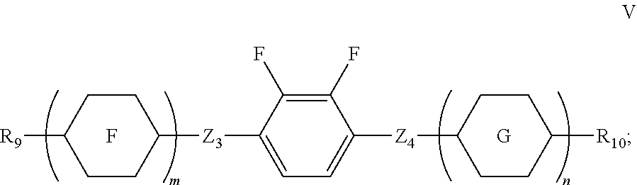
C1CC([R9])CCC1[Z3]C1=CC=C([Z4]C2CCC([R10])CC2)C(F)=C1F.F.[G]
